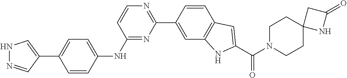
N1N=CC(C2=CC=C(NC3=NC(C4=CC5=C(C=C4)C=C(C(N4CCC6(CC4)NC(=O)C6)=O)N5)=NC=C3)C=C2)=C1
